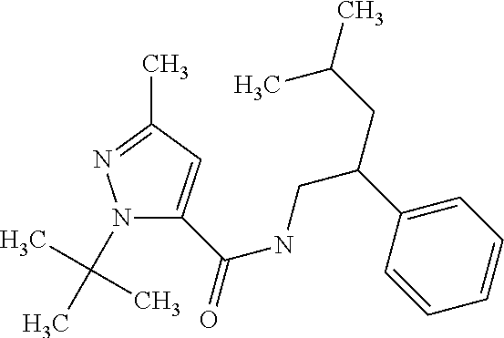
N1(C(C)(C)C)C(C(NCC(C2=CC=CC=C2)CC(C)C)=O)=CC(C)=N1
